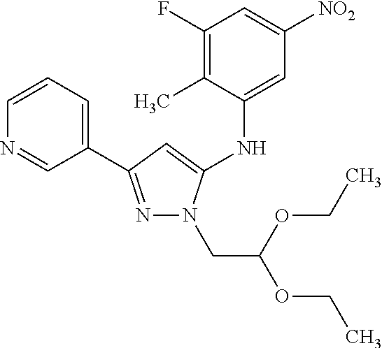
N1=C(C2=CC=CN=C2)C=C(NC2=CC([NO2])=CC(F)=C2C)N1CC(OCC)OCC
